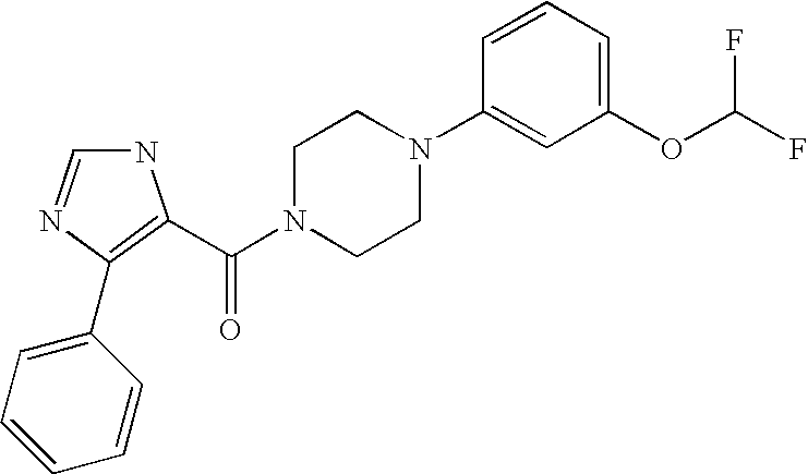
N1C=NC(C2=CC=CC=C2)=C1C(N1CCN(C2=CC(OC(F)F)=CC=C2)CC1)=O
